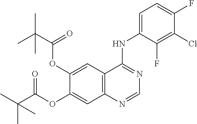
C1=C(OC(=O)C(C)(C)C)C(OC(C(C)(C)C)=O)=CC2=C1C(NC1=CC=C(F)C(Cl)=C1F)=NC=N2
